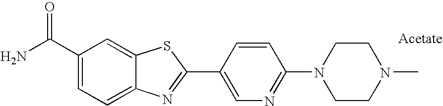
C1(C(N)=O)=CC=C2C(=C1)SC(C1=CN=C(N3CCN(C)CC3)C=C1)=N2
